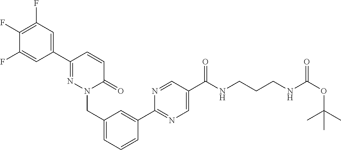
C1=C(C2=NC=C(C(NCCCNC(OC(C)(C)C)=O)=O)C=N2)C=CC=C1CN1N=C(C2=CC(F)=C(F)C(F)=C2)C=CC1=O
